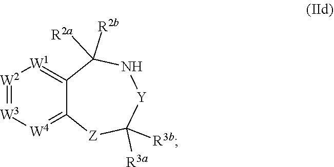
N1C([R2a])([R2b])C2=[W1][W2]=[W3][W4]=C2[Z]C([R3b])([R3a])[Y]1
